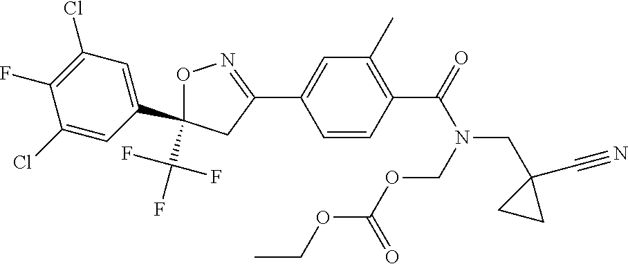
C1(Cl)=CC(C2(C(F)(F)F)ON=C(C3=CC(C)=C(C(=O)N(COC(OCC)=O)CC4(C#N)CC4)C=C3)C2)=CC(Cl)=C1F
